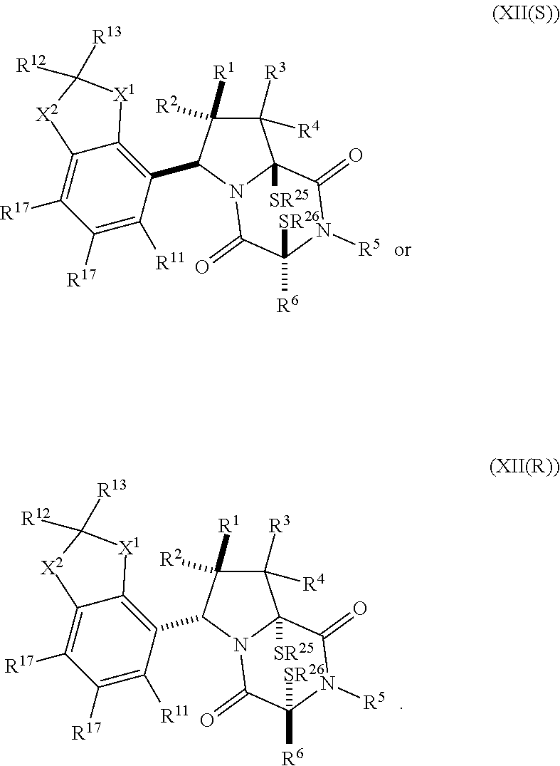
C1([R3])([R4])C([R2])([R1])C(C2=C3C(=C([R17])C([R17])=C2[R11])[X2]C([R12])([R13])[X1]3)N2C1([SR25])C(=O)N([R5])C([R6])([SR26])C2=O.C1([R3])([R4])C([R2])([R1])C(C2=C3C(=C([R17])C([R17])=C2[R11])[X2]C([R12])([R13])[X1]3)N2C1([SR25])C(=O)N([R5])C([R6])([SR26])C2=O
